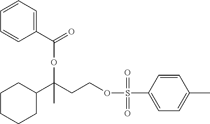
C(CCOS(C1=CC=C(C)C=C1)(=O)=O)(OC(C1=CC=CC=C1)=O)(C1CCCCC1)C
